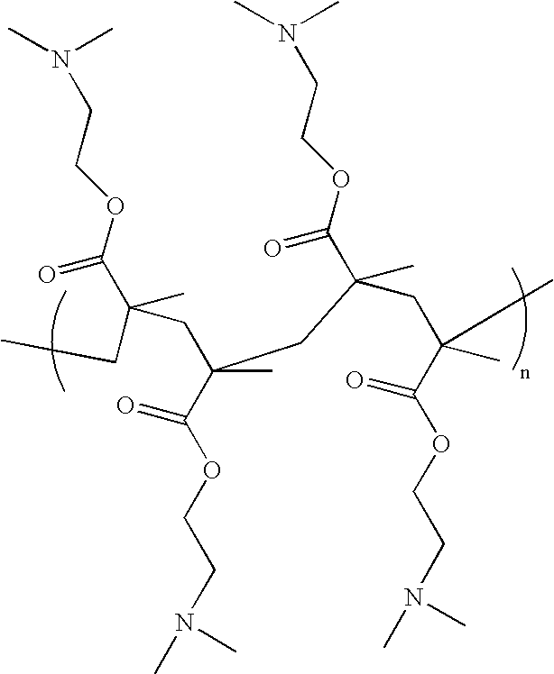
C(COC(C(C)(CC(C(OCCN(C)C)=O)(C)CC(C)(C(OCCN(C)C)=O)CC(C(OCCN(C)C)=O)(C)C)CC)=O)N(C)C
